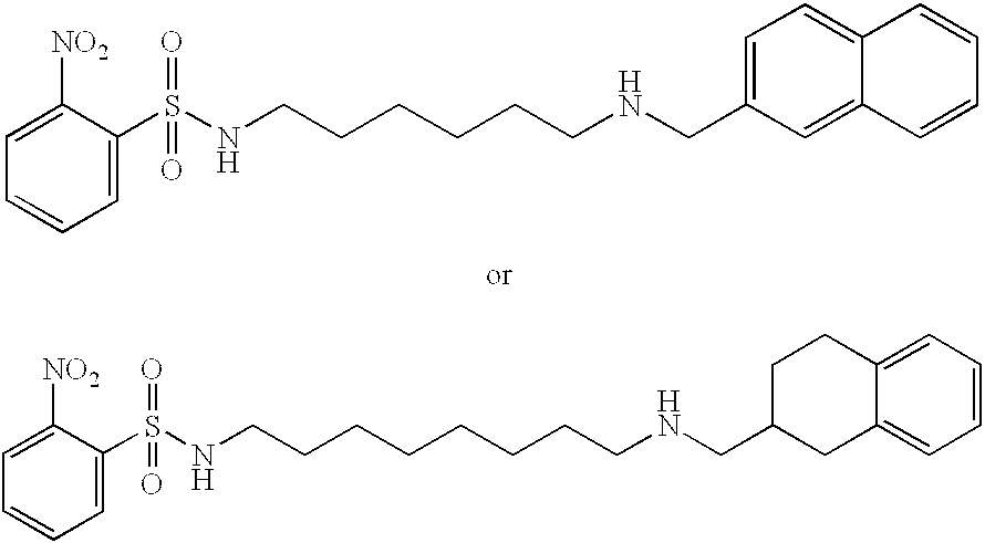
C1(S(NCCCCCCCCNCC2CC3=CC=CC=C3CC2)(=O)=O)=CC=CC=C1[NO2].C1(S(NCCCCCCNCC2=CC=C3C(=C2)C=CC=C3)(=O)=O)=CC=CC=C1[NO2]
